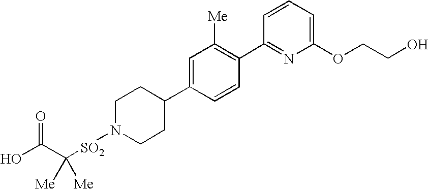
OC(C([SO2]N1CCC(C2=CC([Me])=C(C3=NC(OCCO)=CC=C3)C=C2)CC1)([Me])[Me])=O
